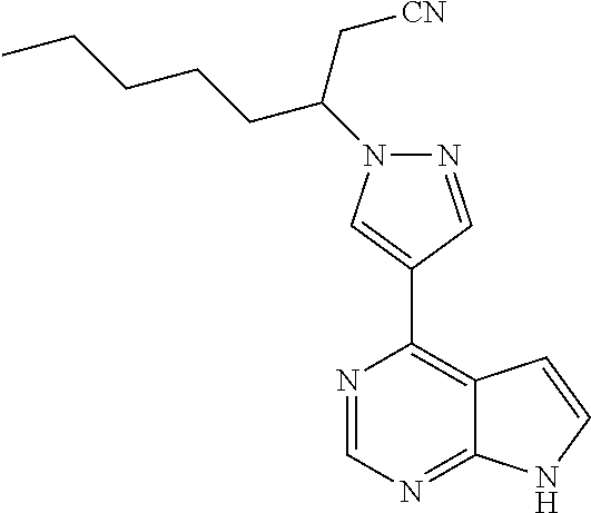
N1=CC(C2=C3C(=NC=N2)NC=C3)=CN1C(C[CN])CCCCC
